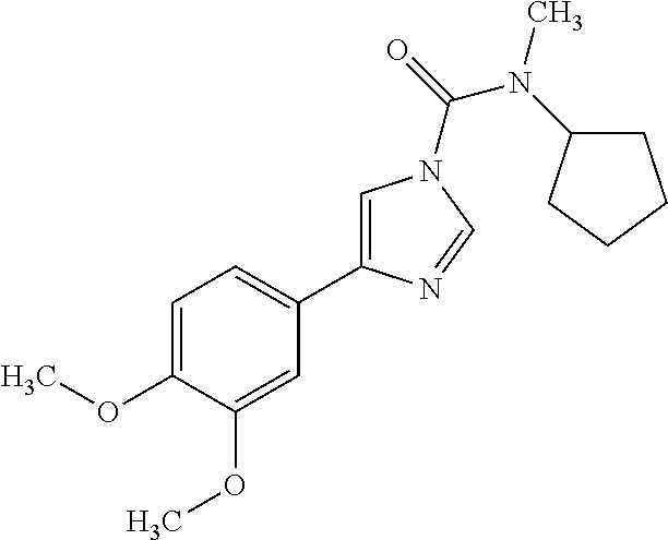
C1=C(OC)C(OC)=CC(C2=CN(C(N(C)C3CCCC3)=O)C=N2)=C1
